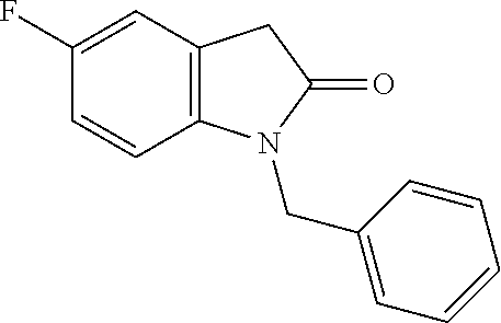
C1=CC2=C(C=C1F)CC(=O)N2CC1=CC=CC=C1
